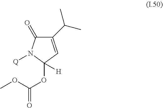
C1(C(C)C)=CC(OC(OC)=O)([H])N([Q])C1=O
